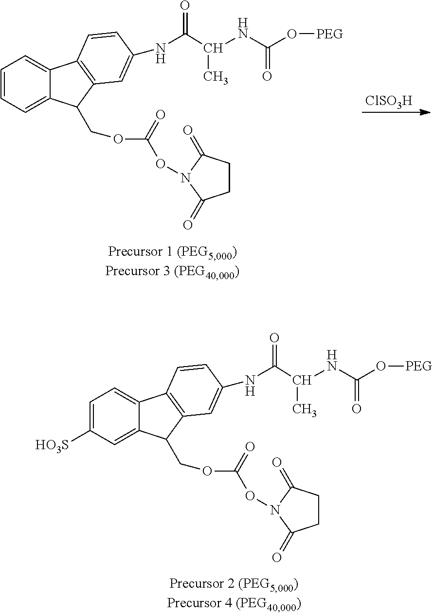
[ClSO3H].C1=CC=C2C(=C1)C1=C(C2COC(=O)ON2C(=O)CCC2=O)C=C(NC(C(C)NC(O[PEG])=O)=O)C=C1.C1=C([HO3S])C=C2C(=C1)C1=C(C2COC(=O)ON2C(=O)CCC2=O)C=C(NC(C(C)NC(O[PEG])=O)=O)C=C1
